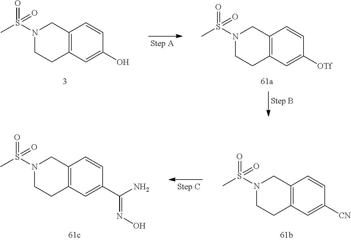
C12=C(C=C(O)C=C1)CCN(S(C)(=O)=O)C2.C12=C(C=C([OTf])C=C1)CCN(S(C)(=O)=O)C2.C12=C(C=C(C(N)=NO)C=C1)CCN(S(C)(=O)=O)C2.C12=C(C=C([CN])C=C1)CCN(S(C)(=O)=O)C2
